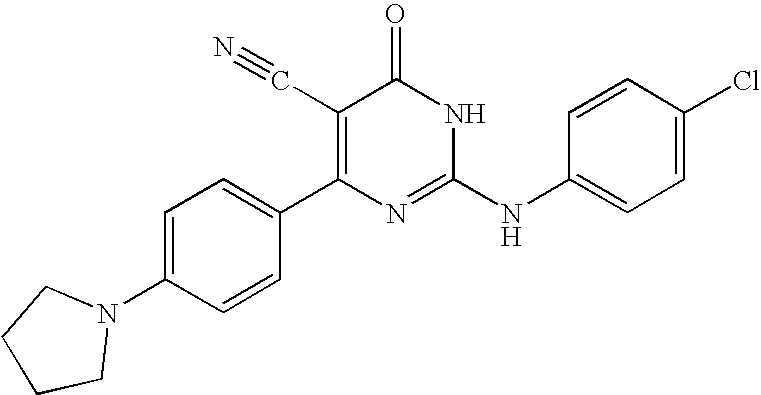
C1=CC(C2=C(C#N)C(=O)NC(NC3=CC=C(Cl)C=C3)=N2)=CC=C1N1CCCC1
